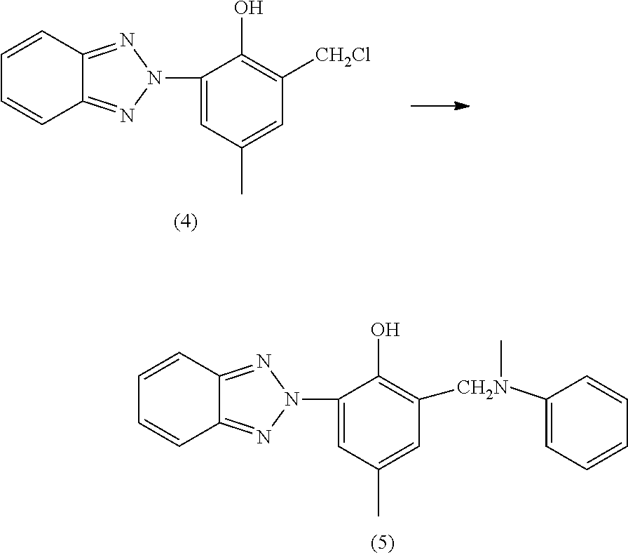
C1=C(N2N=C3C=CC=CC3=N2)C(O)=C([CH2Cl])C=C1C.C1=C(N2N=C3C=CC=CC3=N2)C(O)=C([CH2N](C2=CC=CC=C2)C)C=C1C
